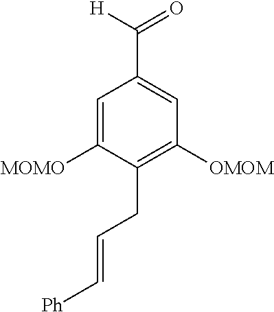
C1=C([MOMO])C(CC=C[Ph])=C([OMOM])C=C1C(=O)[H]
